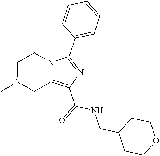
C1N(C)CC2=C(C(=O)NCC3CCOCC3)N=C(C3=CC=CC=C3)N2C1
